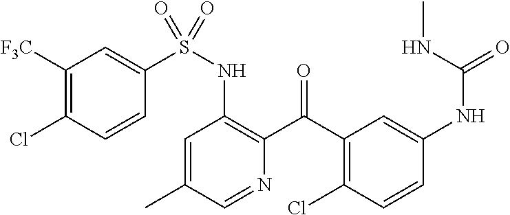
C1=C(C)C=NC(C(C2=C(Cl)C=CC(NC(=O)NC)=C2)=O)=C1NS(=O)(C1=CC([F3C])=C(Cl)C=C1)=O
